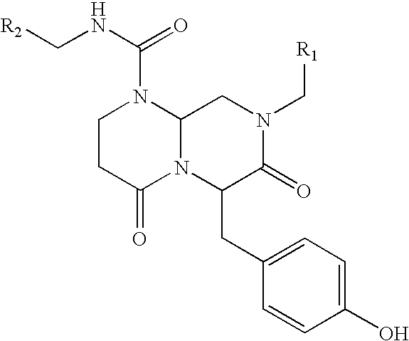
C1CC(=O)N2C(N1C(NC[R2])=O)CN(C[R1])C(=O)C2CC1=CC=C(O)C=C1
